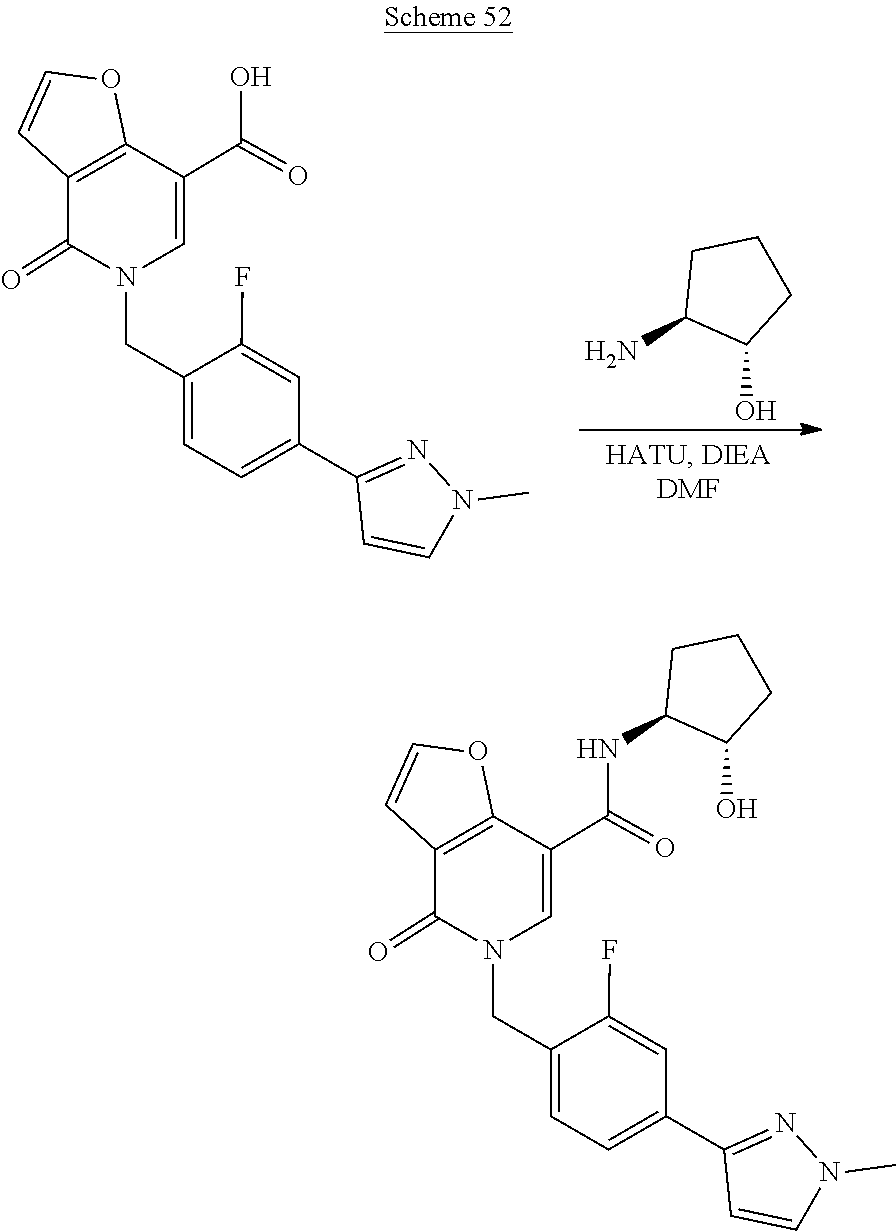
C1=C(CN2C=C(C(O)=O)C3=C(C2=O)C=CO3)C(F)=CC(C2=NN(C)C=C2)=C1.NC1C(O)CCC1.C1=C(CN2C=C(C(NC3C(O)CCC3)=O)C3=C(C2=O)C=CO3)C(F)=CC(C2=NN(C)C=C2)=C1
